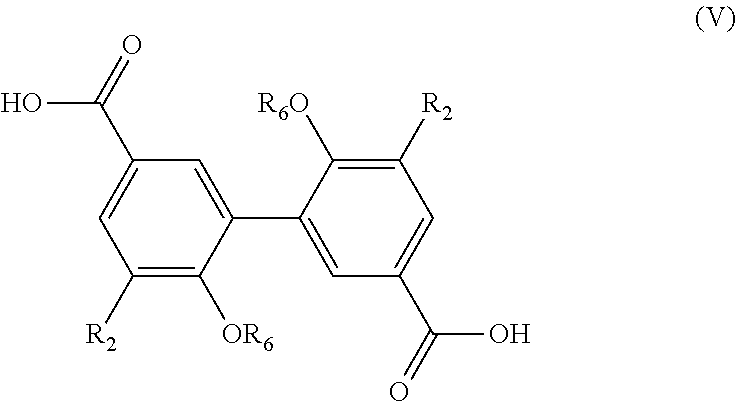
C1([R2])=C([OR6])C(C2=CC(C(O)=O)=CC([R2])=C2[R6O])=CC(C(O)=O)=C1
